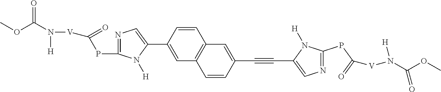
C1=C(C2=CN=C(PC([V]N(C(OC)=O)[H])=O)N2[H])C=CC2=C1C=CC(C#CC1=CN=C(PC(=O)[V]N(C(OC)=O)[H])N1[H])=C2
